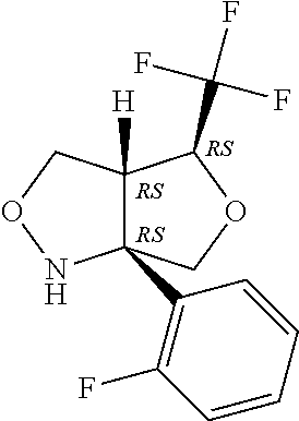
C12([H])C(C(F)(F)F)OCC1(C1=C(F)C=CC=C1)NOC2
